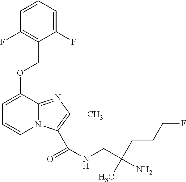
C1=C(OCC2=C(F)C=CC=C2F)C2=NC(C)=C(C(NCC(CCCF)(C)N)=O)N2C=C1
